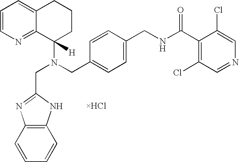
N(CC1=CC=C(CNC(C2=C(Cl)C=NC=C2Cl)=O)C=C1)(C1([H])CCCC2=CC=CN=C12)CC1=NC2=C(C=CC=C2)N1
